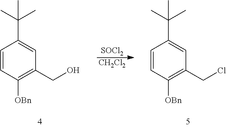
C1=CC([OBn])=C(CO)C=C1C(C)(C)C.[SOCl2].[CH2Cl2].C1=CC([OBn])=C(CCl)C=C1C(C)(C)C
